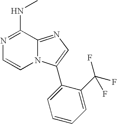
N1=C(NC)C2=NC=C(C3=CC=CC=C3C(F)(F)F)N2C=C1
